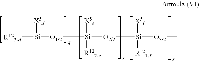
[R123-d][Si]([X5d])[O1/2][Si]([X5e])([R122-e])[O2/2][Si]([O3/2]C)([X5f])[R121-f]
